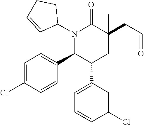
N1(C2CCC=C2)C(C2=CC=C(Cl)C=C2)C(C2=CC=CC(Cl)=C2)CC(CC=O)(C)C1=O
